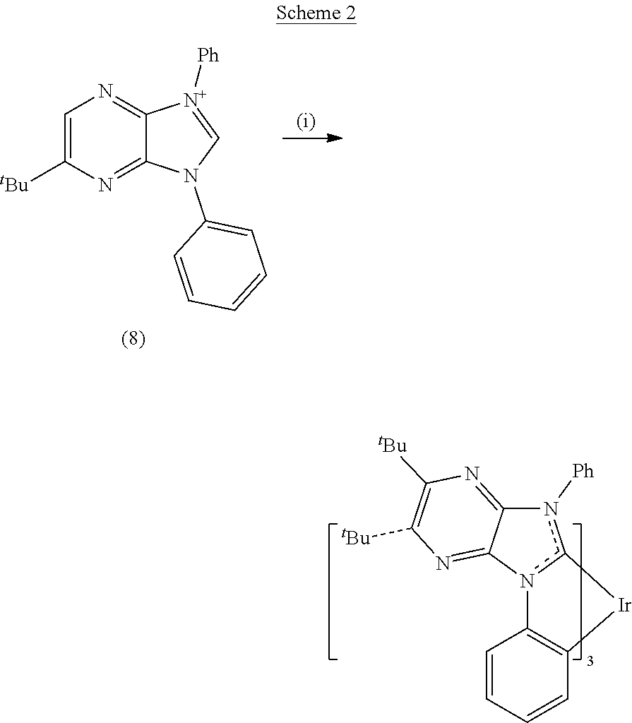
n1([Ph])c2n(C3=NC([tBu])=C([tBu])N=C13)C1=C(C=CC=C1)[Ir]2.C1=C([tBu])N=C2C(=N1)[N+]([Ph])=CN2C1=CC=CC=C1
